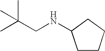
CC(CNC1CCCC1)(C)C
